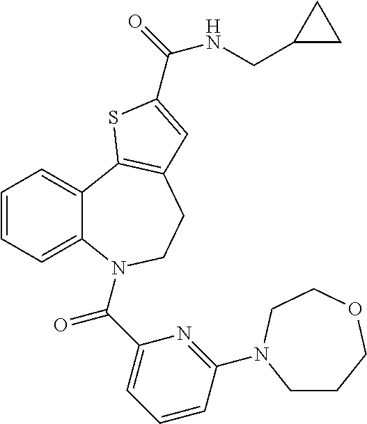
C1=CC=C2C(=C1)C1=C(CCN2C(C2=CC=CC(N3CCCOCC3)=N2)=O)C=C(C(=O)NCC2CC2)S1
